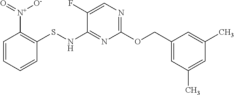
C1(OCC2=CC(C)=CC(C)=C2)=NC=C(F)C(NSC2=C([N+](=O)[O-])C=CC=C2)=N1
